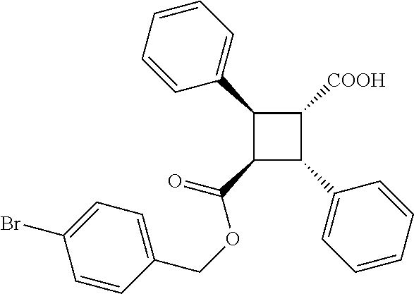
C1(C2=CC=CC=C2)C(C(OCC2=CC=C(Br)C=C2)=O)C(C2=CC=CC=C2)C1[COOH]
